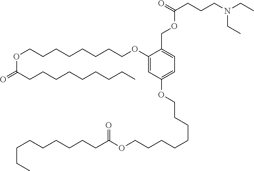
C1(OCCCCCCCCOC(=O)CCCCCCCCC)=CC(OCCCCCCCCOC(CCCCCCCCC)=O)=CC=C1COC(CCCN(CC)CC)=O
